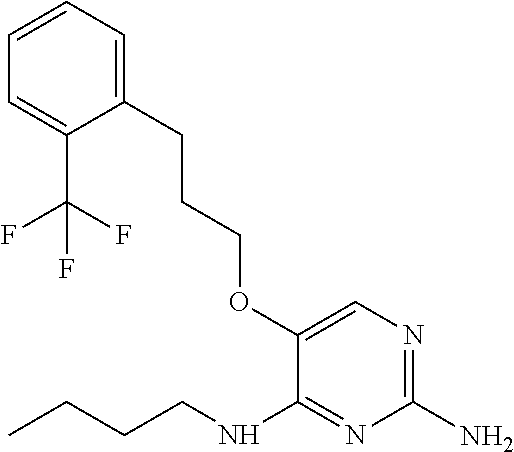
C1(CCCOC2=CN=C(N)N=C2NCCCC)=CC=CC=C1C(F)(F)F
